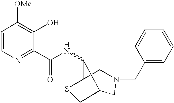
C12CN(CC3=CC=CC=C3)CC(C1NC(C1=NC=CC([OMe])=C1O)=O)CS2
